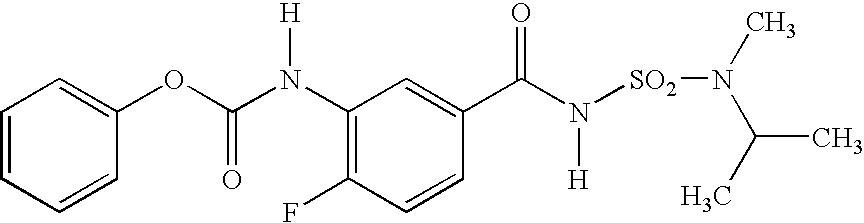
O(C(N([H])C1=C(F)C=CC(C(=O)N([H])[SO2]N(C)C(C)C)=C1)=O)C1=CC=CC=C1
